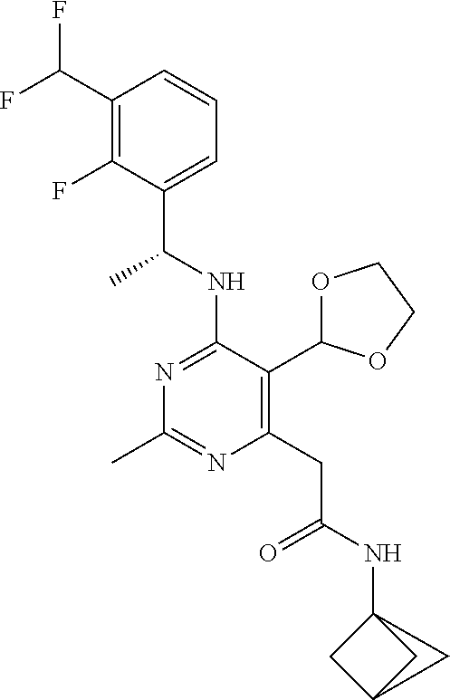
N1=C(NC(C)C2=CC=CC(C(F)F)=C2F)C(C2OCCO2)=C(CC(=O)NC23CC(C2)C3)N=C1C
